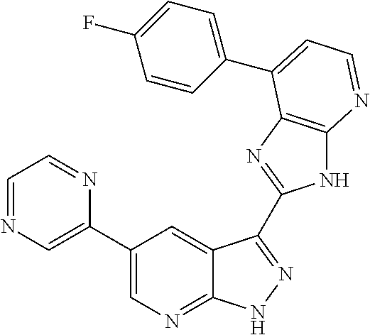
C1(C2=CN=C3C(=C2)C(C2=NC4=C(N2)N=CC=C4C2=CC=C(F)C=C2)=NN3)=CN=CC=N1
